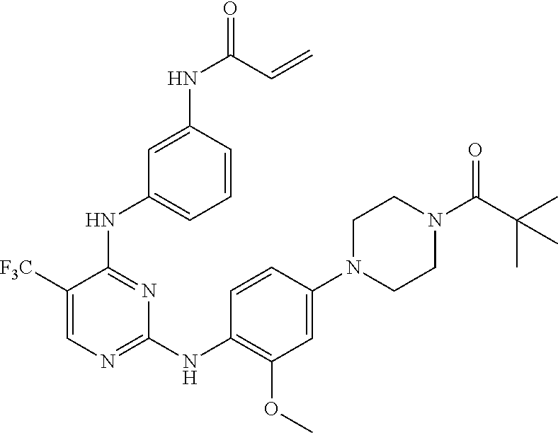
C1([F3C])=CN=C(NC2=C(OC)C=C(N3CCN(C(C(C)(C)C)=O)CC3)C=C2)N=C1NC1=CC=CC(NC(=O)C=C)=C1
